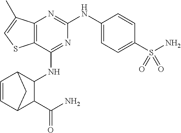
C12=C(C(NC3C4C=CC(C3C(N)=O)C4)=NC(NC3=CC=C(S(N)(=O)=O)C=C3)=N1)SC=C2C
